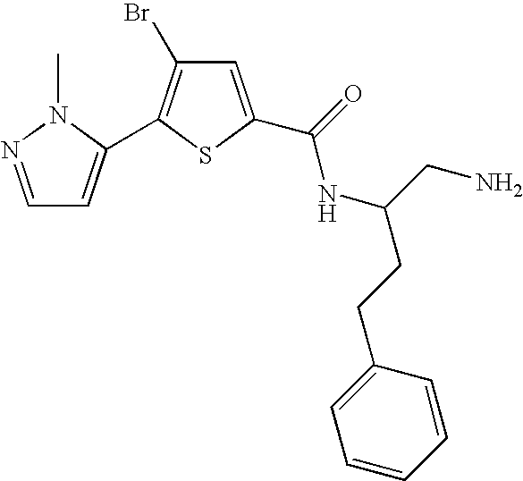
C1=NN(C)C(C2=C(Br)C=C(C(=O)NC(CN)CCC3=CC=CC=C3)S2)=C1
